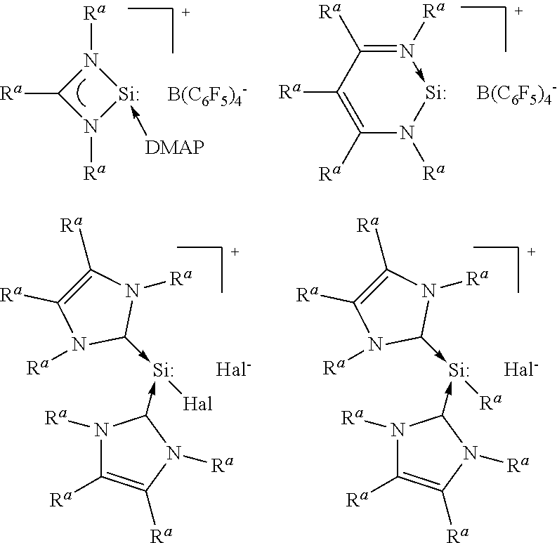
N1([Ra])C([Ra])N([Ra])[Si]1-[DMAP].N1([Ra])->[Si]N([Ra])C([Ra])=C([Ra])C=1[Ra].N1([Ra])C([Ra])=C([Ra])N([Ra])C1->[Si](-C1N([Ra])C([Ra])=C([Ra])N1[Ra])[Hal].N1([Ra])C([Ra])=C([Ra])N([Ra])C1->[Si](-C1N([Ra])C([Ra])=C([Ra])N1[Ra])[Ra]
